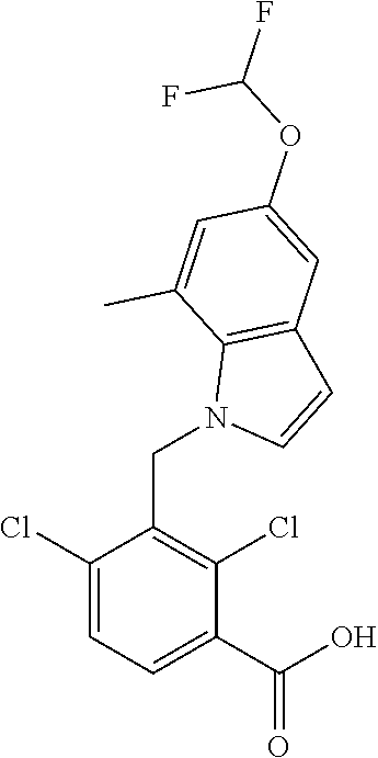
C1(Cl)=CC=C(C(O)=O)C(Cl)=C1CN1C=CC2=C1C(C)=CC(OC(F)F)=C2
